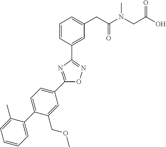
C1=CC(C2=NOC(C3=CC=C(C4=CC=CC=C4C)C(COC)=C3)=N2)=CC(CC(N(CC(O)=O)C)=O)=C1
